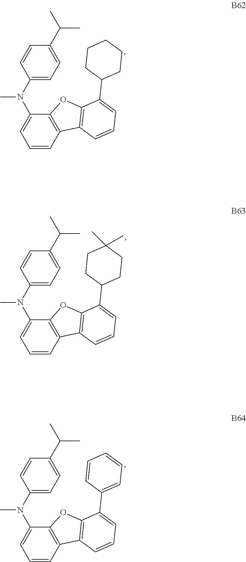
C1=CC2=C(C(N(C3=CC=C(C(C)C)C=C3)C)=C1)OC1=C2C=CC=C1C1CCCCC1.C1=CC2=C(C(N(C3=CC=C(C(C)C)C=C3)C)=C1)OC1=C2C=CC=C1C1CCC(C)(C)CC1.C1=CC2=C(C(N(C3=CC=C(C(C)C)C=C3)C)=C1)OC1=C2C=CC=C1C1=CC=CC=C1
